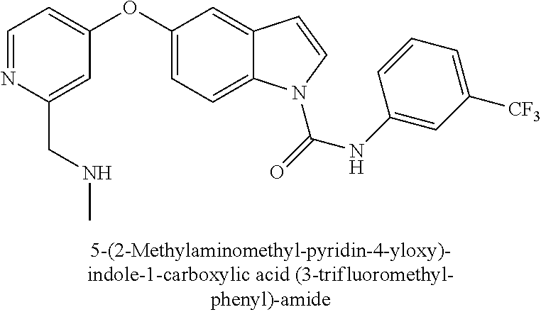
C1=NC(CNC)=CC(OC2=CC=C3C(=C2)C=CN3C(=O)NC2=CC([CF3])=CC=C2)=C1
